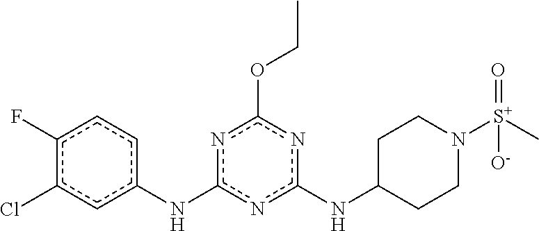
n1c(NC2CCN([S+](C)(=O)[O-])CC2)nc(OCC)nc1Nc1ccc(F)c(Cl)c1
